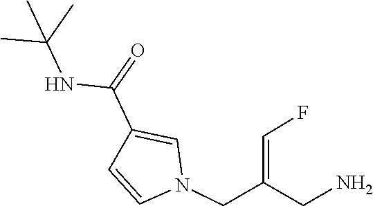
C1=CN(CC(=CF)CN)C=C1C(=O)NC(C)(C)C
